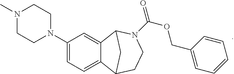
C1(N2CCN(C)CC2)=CC=C2C(=C1)C1N(C(OCC3=CC=CC=C3)=O)CCC2C1
